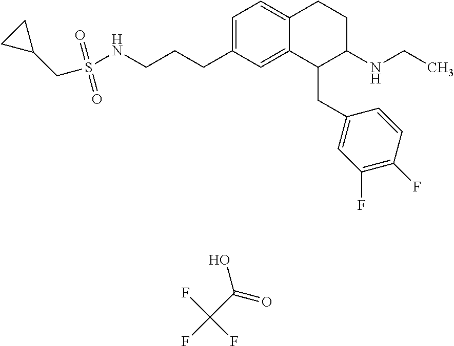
C(C(=O)O)(F)(F)F.C1=C(CCCNS(CC2CC2)(=O)=O)C=C2C(=C1)CCC(NCC)C2CC1=CC(F)=C(F)C=C1
